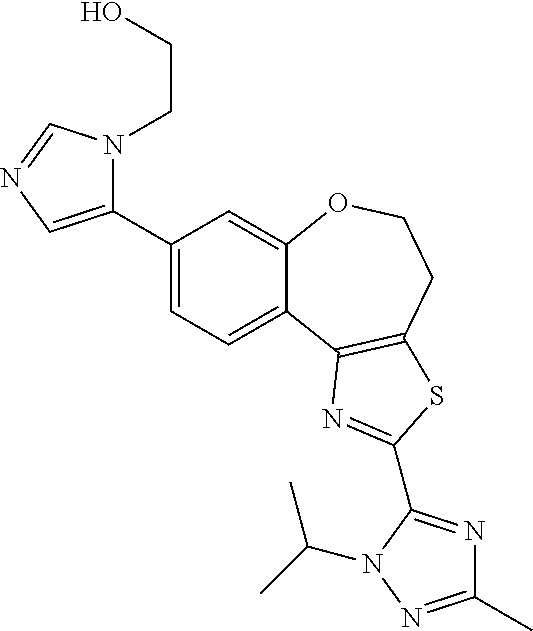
C1(C2=CN=CN2CCO)=CC=C2C(=C1)OCCC1=C2N=C(C2=NC(C)=NN2C(C)C)S1
